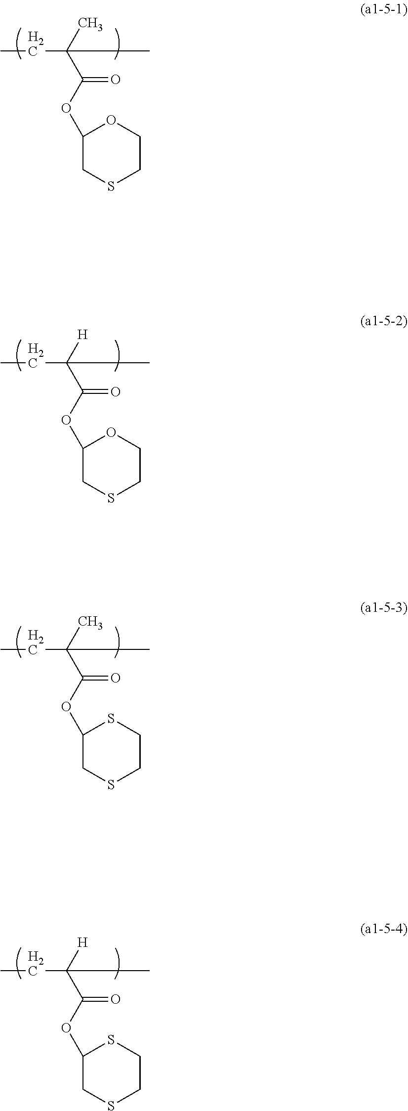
C1(OC(C(C)(C)CC)=O)CSCCO1.C1(OC(C([H])(C)CC)=O)CSCCO1.C1(OC(C(C)(C)CC)=O)CSCCS1.C1(OC(C([H])(C)CC)=O)CSCCS1
